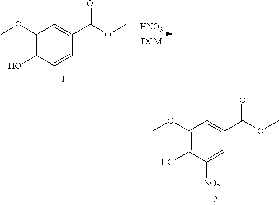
C1=C([NO2])C(O)=C(OC)C=C1C(OC)=O.C1=CC(C(OC)=O)=CC(OC)=C1O.[HNO3]
